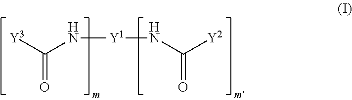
O=C([Y3])N[Y1]NC([Y2])=O
